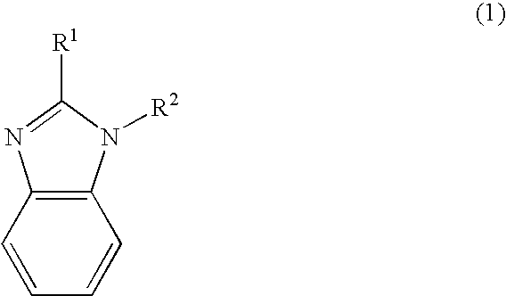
C12=C(C=CC=C1)N=C([R1])N2[R2]
